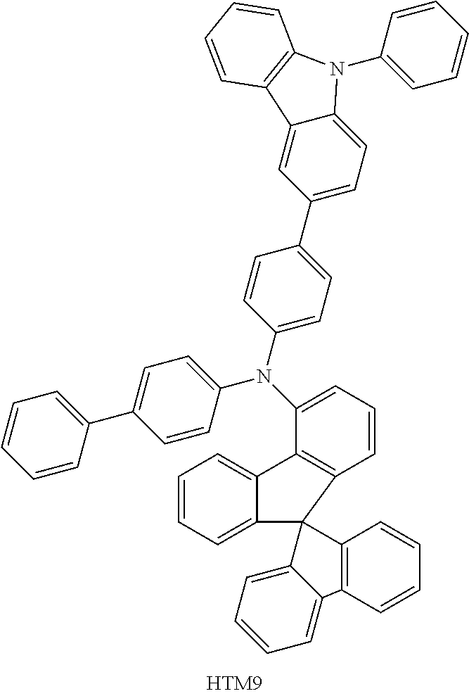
C1=CC=C2C(=C1)C1=C(C23C2=CC=CC=C2C2=C3C=CC=C2)C=CC=C1N(C1=CC=C(C2=CC=CC=C2)C=C1)C1=CC=C(C2=CC=C3C(=C2)C2=C(N3C3=CC=CC=C3)C=CC=C2)C=C1
